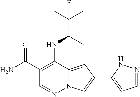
C1(C(N)=O)=C(NC(C(C)(C)F)C)C2=CC(C3=CC=NN3)=CN2N=C1
